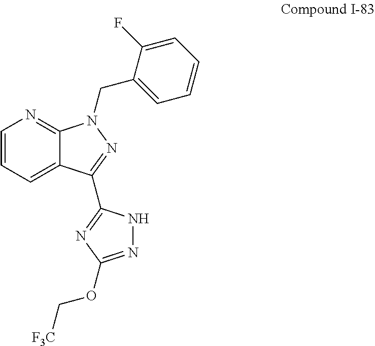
C1=CC=C2C(=N1)N(CC1=CC=CC=C1F)N=C2C1=NC(OC[F3C])=NN1
